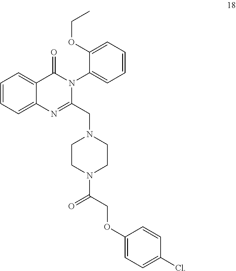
C1=CC=C2C(=C1)C(=O)N(C1=CC=CC=C1OCC)C(CN1CCN(C(=O)COC3=CC=C(Cl)C=C3)CC1)=N2
